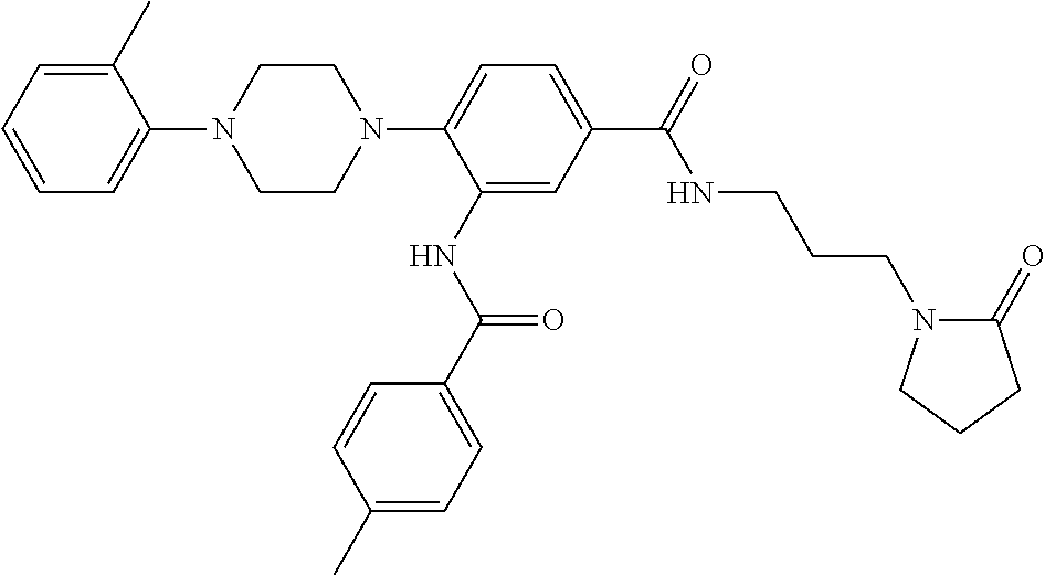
C1=CC=C(C)C(N2CCN(C3=CC=C(C(=O)NCCCN4C(=O)CCC4)C=C3NC(C3=CC=C(C)C=C3)=O)CC2)=C1
